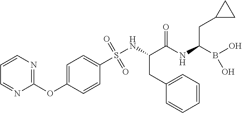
O=S(NC(C(NC(B(O)O)CC1CC1)=O)CC1=CC=CC=C1)(=O)C1=CC=C(OC2=NC=CC=N2)C=C1
